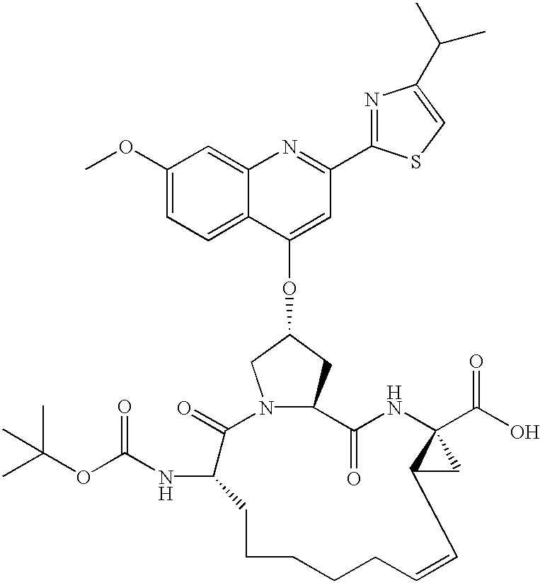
C1(OC)=CC=C2C(=C1)N=C(C1=NC(C(C)C)=CS1)C=C2OC1CN2C(C1)C(=O)NC1(C(O)=O)C(C1)C=CCCCCCC(NC(OC(C)(C)C)=O)C2=O
